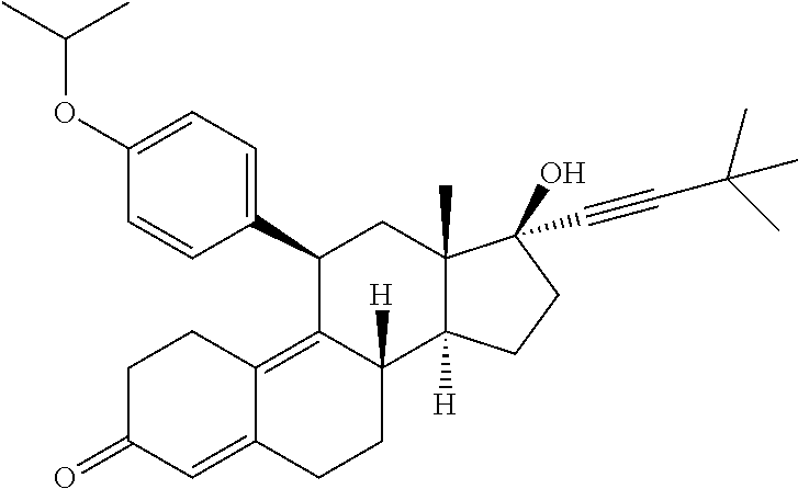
O(C1=CC=C(C2C3=C4C(=CC(=O)CC4)CCC3([H])C3([H])C(C)(C2)C(O)(C#CC(C)(C)C)CC3)C=C1)C(C)C
